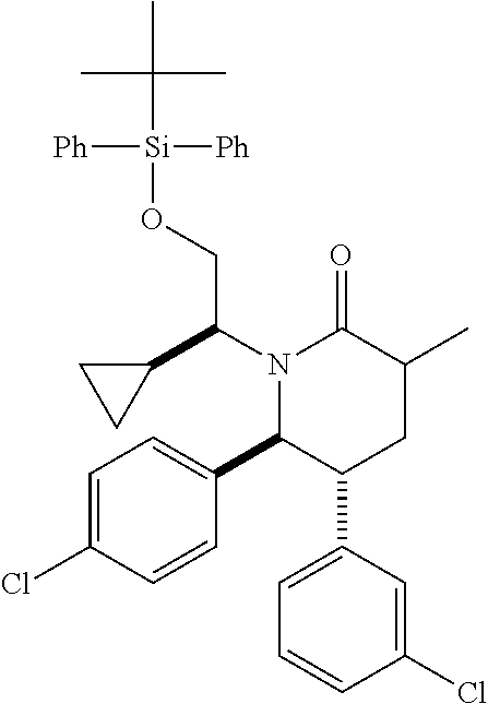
N1(C(C2CC2)CO[Si](C(C)(C)C)([Ph])[Ph])C(C2=CC=C(Cl)C=C2)C(C2=CC=CC(Cl)=C2)CC(C)C1=O
